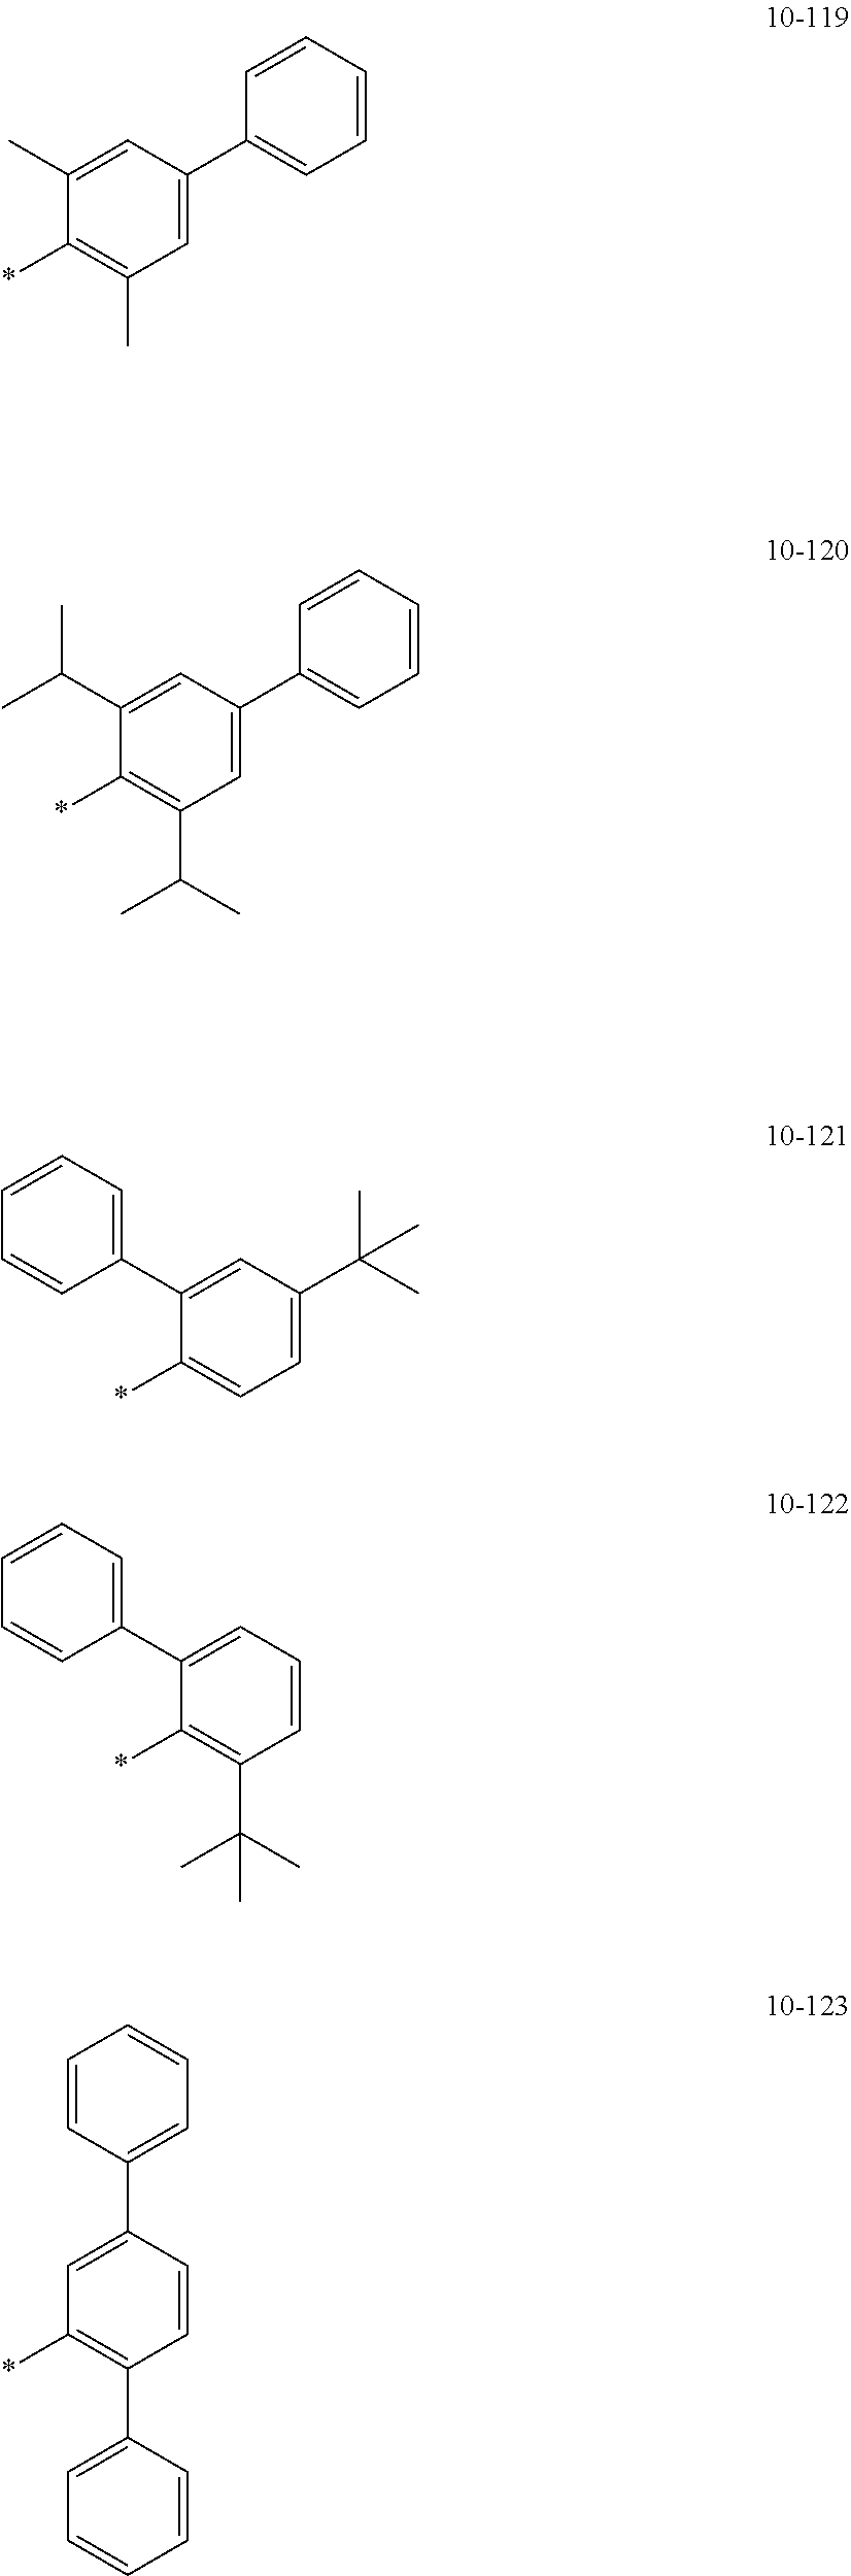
C1=C(C2=CC=CC=C2)C=C(C(C)C)C(*)=C1C(C)C.C1=CC(C2=CC=CC=C2)=CC(*)=C1C1=CC=CC=C1.C1=C(C2=CC=CC=C2)C=C(C)C(*)=C1C.C1=C(C2=CC=CC=C2)C(*)=C(C(C)(C)C)C=C1.C1=C(C(C)(C)C)C=C(C2=CC=CC=C2)C(*)=C1
